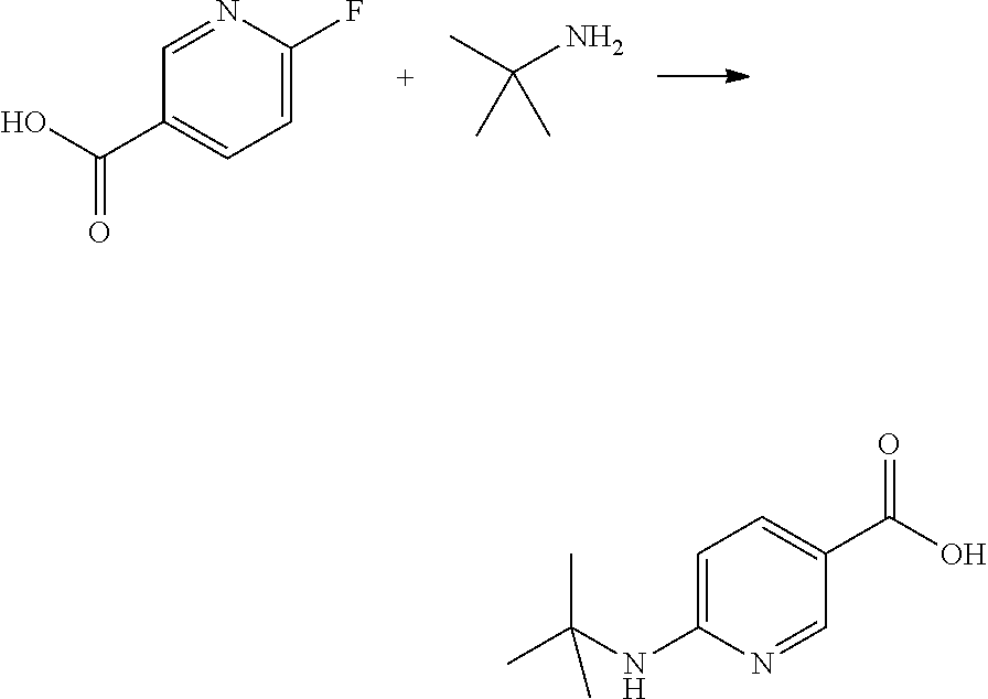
C1=C(F)N=CC(C(O)=O)=C1.CC(N)(C)C.C1=C(NC(C)(C)C)N=CC(C(O)=O)=C1
